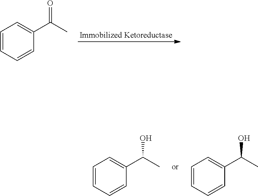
C1=CC=CC(C(C)=O)=C1.C1=CC=CC(C(C)O)=C1.C1=CC=CC(C(C)O)=C1
